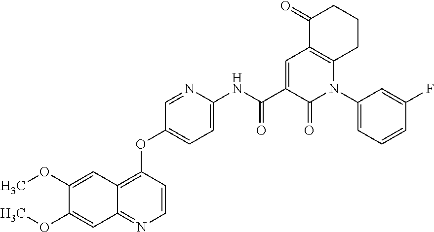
C1(OC)=CC2=C(OC3=CC=C(NC(C4=CC5=C(N(C6=CC=CC(F)=C6)C4=O)CCCC5=O)=O)N=C3)C=CN=C2C=C1OC
